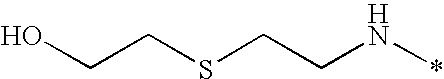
N(*)CCSCCO
